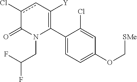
C1(C2=C([Y])cc(Cl)C(=O)N2CC(F)F)=CC=C(OC[SMe])C=C1Cl
